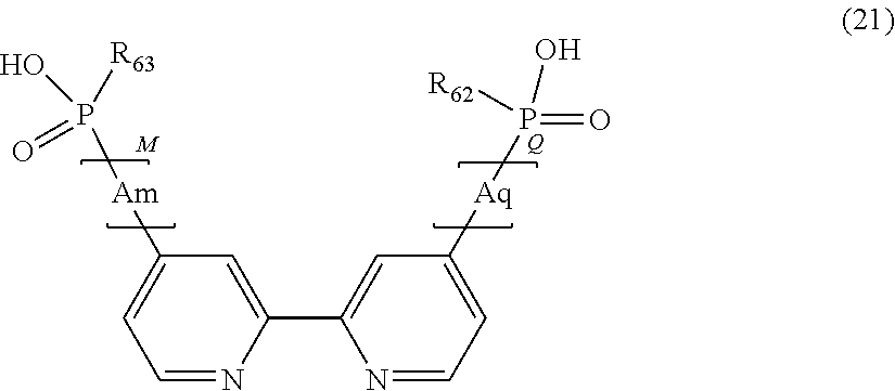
C1=NC(C2=CC([Aq]P(=O)([R62])O)=CC=N2)=CC([Am]P([R63])(=O)O)=C1
